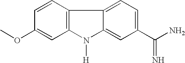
C1=CC2=C(C=C1OC)N([H])C1=CC(C(N)=N)=CC=C21
